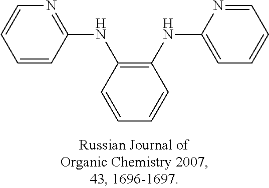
C1=CC(NC2=C(NC3=CC=CC=N3)C=CC=C2)=NC=C1
